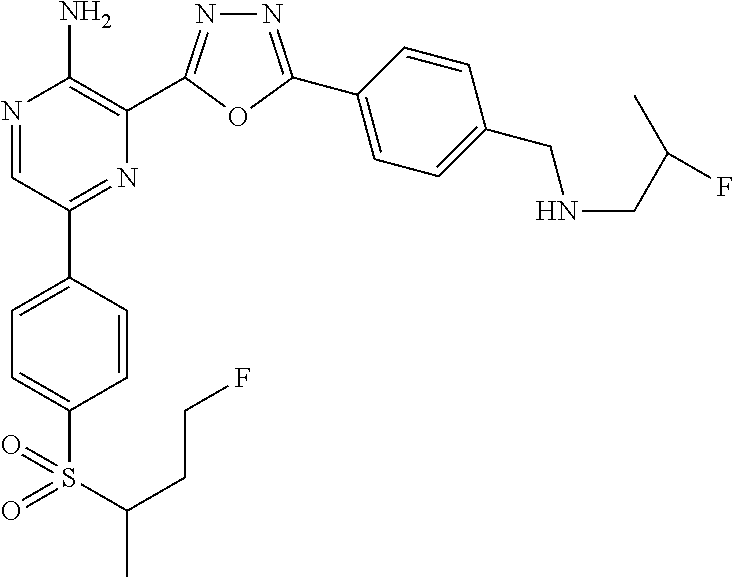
N1=C(C2=CC=C(CNCC(C)F)C=C2)OC(C2=C(N)N=CC(C3=CC=C(S(=O)(=O)C(C)CCF)C=C3)=N2)=N1
